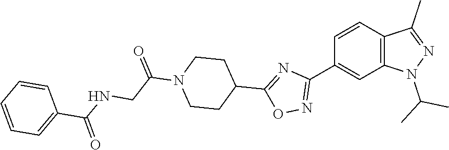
C1=CC(C2=NOC(C3CCN(C(CNC(C4=CC=CC=C4)=O)=O)CC3)=N2)=CC2=C1C(C)=NN2C(C)C
